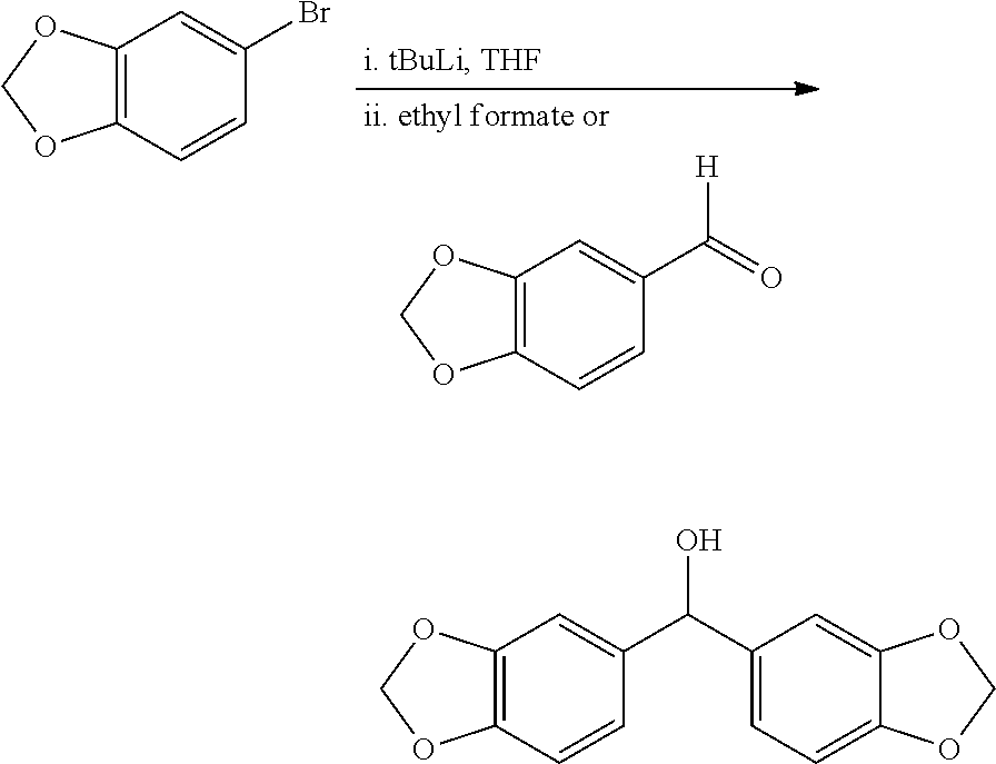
C12=C(C=CC(C([H])=O)=C1)OCO2.C12=C(C=CC(Br)=C1)OCO2.C12=C(C=CC(C(C3=CC=C4C(=C3)OCO4)O)=C1)OCO2
